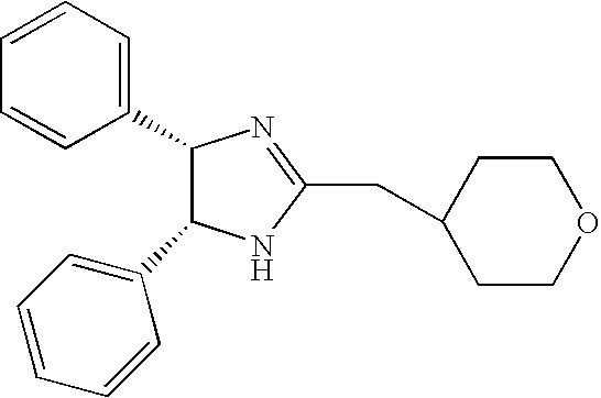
C1=CC=C(C2C(C3=CC=CC=C3)NC(CC3CCOCC3)=N2)C=C1
